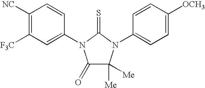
C1([NC])=C([F3C])C=C(N2C(=O)C([Me])([Me])N(C3=CC=C([OCH3])C=C3)C2=S)C=C1
